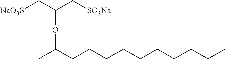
[NaO3S]CC(C[SO3Na])OC(C)CCCCCCCCCC
